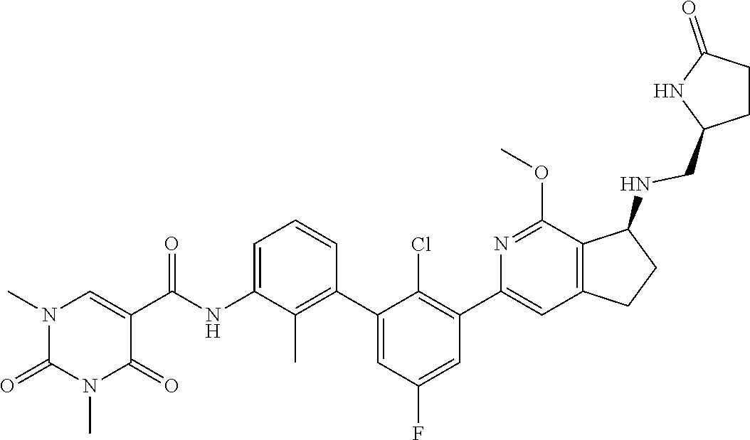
N1(C)C(=O)N(C)C=C(C(=O)NC2=CC=CC(C3=CC(F)=CC(C4=CC5=C(C(OC)=N4)C(NCC4NC(=O)CC4)CC5)=C3Cl)=C2C)C1=O
